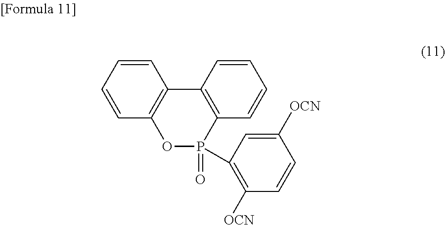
C1=CC=CC2=C1C1=C(P(=O)(C3=C([OCN])C=CC([OCN])=C3)O2)C=CC=C1
